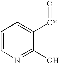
C1=CN=C(O)C([C*]=O)=C1
